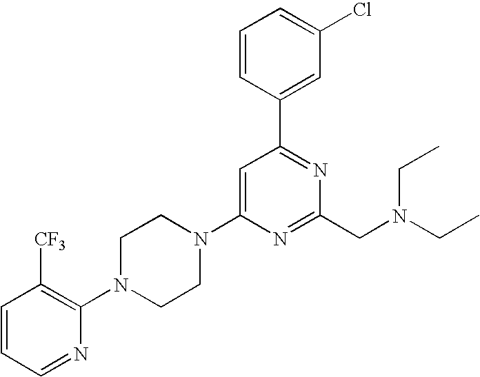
C1=CC(C2=NC(CN(CC)CC)=NC(N3CCN(C4=C([CF3])C=CC=N4)CC3)=C2)=CC(Cl)=C1
